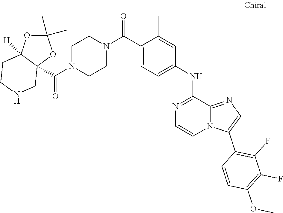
O(C)C1=C(F)C(F)=C(C2=CN=C3N2C=CN=C3NC2=CC=C(C(N3CCN(C(=O)C45C([H])(OC(C)(C)O4)CCNC5)CC3)=O)C(C)=C2)C=C1
